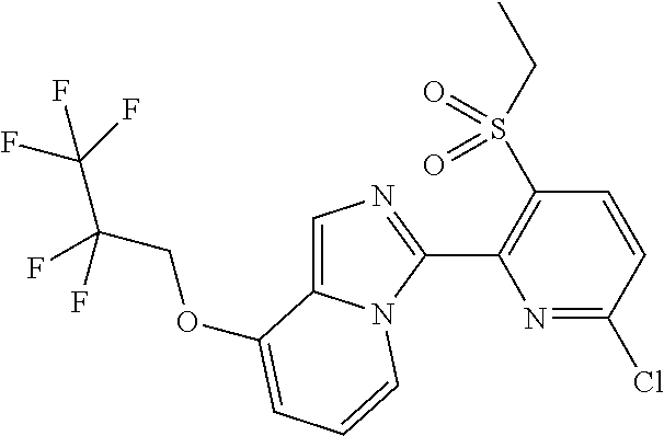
O(C1=CC=CN2C1=CN=C2C1=C(S(CC)(=O)=O)C=CC(Cl)=N1)CC(F)(C(F)(F)F)F
